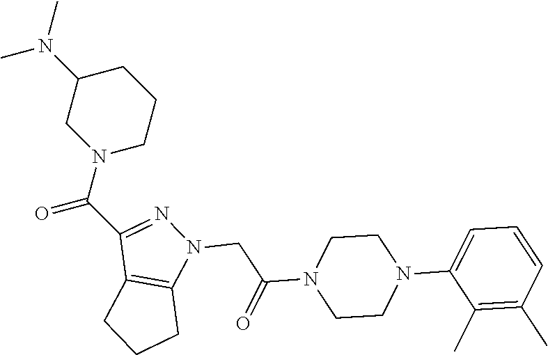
C1(N(C)C)CN(C(=O)C2=NN(CC(N3CCN(C4=CC=CC(C)=C4C)CC3)=O)C3=C2CCC3)CCC1
